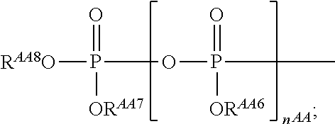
P([RAA8O])(OP(C)(=O)[ORAA6])(=O)[ORAA7].[AA]
